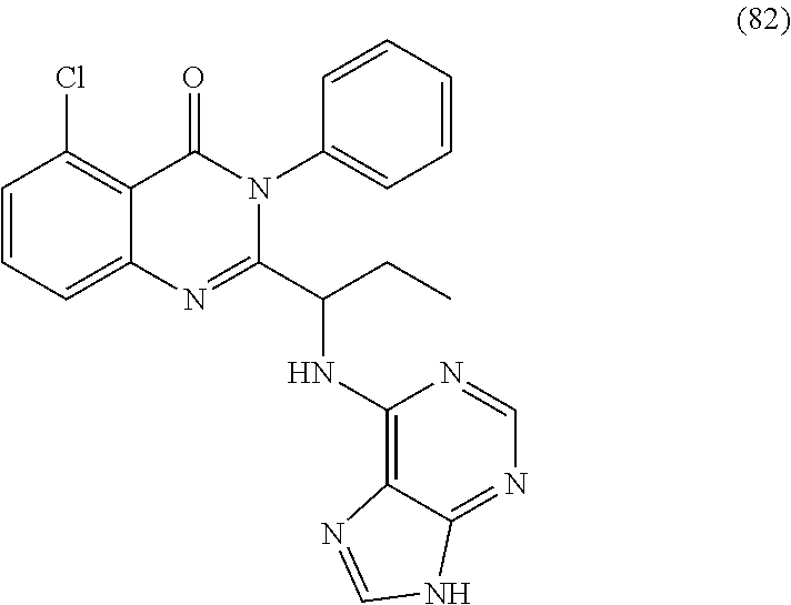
C1=CC=C2C(=C1Cl)C(=O)N(C1=CC=CC=C1)C(C(CC)NC1=C3C(=NC=N1)NC=N3)=N2
